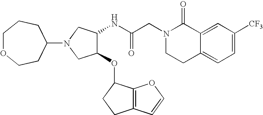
C12=CC([CF3])=CC=C1CCN(CC(NC1C(OC3C4=C(CC3)C=CO4)CN(C3CCOCCC3)C1)=O)C2=O
